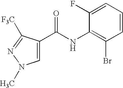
C1=C(C(NC2=C(Br)C=CC=C2F)=O)C([F3C])=NN1C
